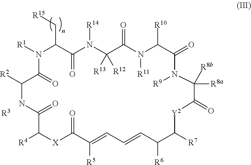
[R3].N1([R1])C(C[R15])C(=O)N([R14])C([R13])([R12])C(=O)N([R11])C([R10])C(=O)N([R9])C([R8b])([R8a])C(=O)[Y2]C([R7])C([R6])C=CC=C([R5])C(=O)[X]C([R4])C(=O)NC([R2])C1=O
